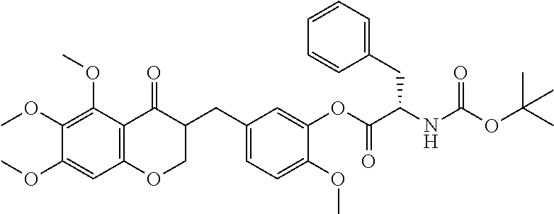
C12=C(C(OC)=C(OC)C(OC)=C1)C(=O)C(CC1=CC=C(OC)C(OC(C(NC(OC(C)(C)C)=O)CC3=CC=CC=C3)=O)=C1)CO2
